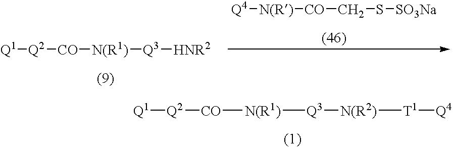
[Q1][Q2][CO][N(R1)][Q3][N(R2)][T1][Q4].[Q1][Q2][CO][N(R1)][Q3][HNR2].[Q4][N(R)][CO]CS[SO3Na]
